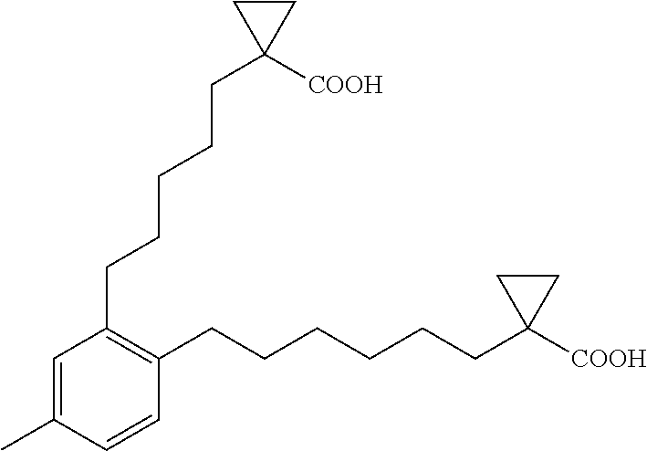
C1(CCCCCC2([COOH])CC2)=C(CCCCCCC2([COOH])CC2)C=CC(C)=C1
